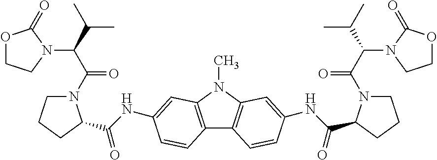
C12=C(N(C)C3=C1C=CC(NC(=O)C1N(C(C(C(C)C)N4CCOC4=O)=O)CCC1)=C3)C=C(NC(=O)C1N(C(C(C(C)C)N3C(=O)OCC3)=O)CCC1)C=C2
